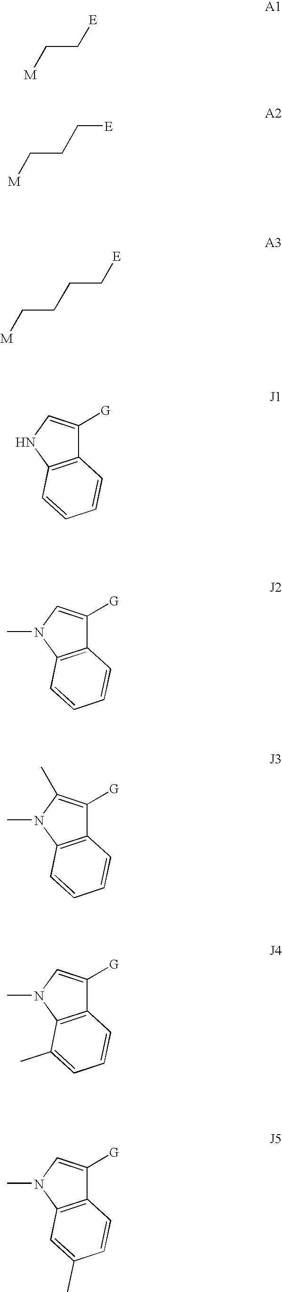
C(C[E])[M].C(CC[E])[M].C(CCC[E])[M].C12=C(NC=C1[G])C=CC=C2.C12=C(N(C)C=C1[G])C=CC=C2.C12=C(N(C)C(C)=C1[G])C=CC=C2.C12=C(N(C)C=C1[G])C(C)=CC=C2.C12=C(N(C)C=C1[G])C=C(C)C=C2
